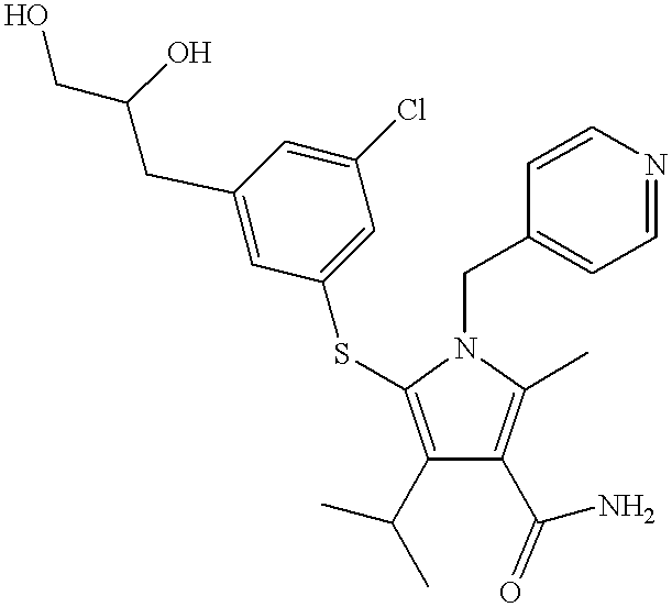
C1(C(C)C)=C(SC2=CC(Cl)=CC(CC(CO)O)=C2)N(CC2=CC=NC=C2)C(C)=C1C(N)=O
